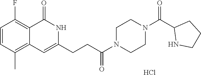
C1=CC(C)=C2C(=C1F)C(=O)NC(CCC(N1CCN(C(C3NCCC3)=O)CC1)=O)=C2.Cl
